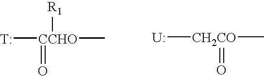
[T][CCHO](=O)([R1])C.[U][CH2CO](C)=O
